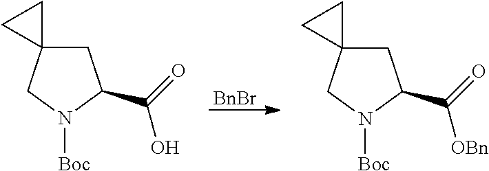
C1C2(CN([Boc])C1C(=O)O)CC2.[BnBr].C1C2(CN([Boc])C1C(=O)[OBn])CC2
